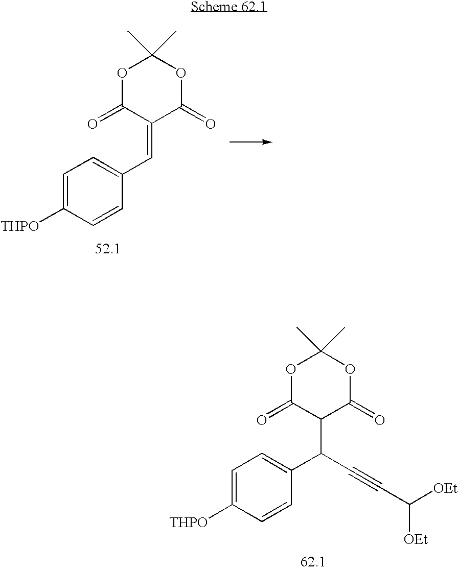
C1=C([THPO])C=CC(C=C2C(=O)OC(C)(C)OC2=O)=C1.C1=C([THPO])C=CC(C(C2C(=O)OC(C)(C)OC2=O)C#CC([OEt])[OEt])=C1
